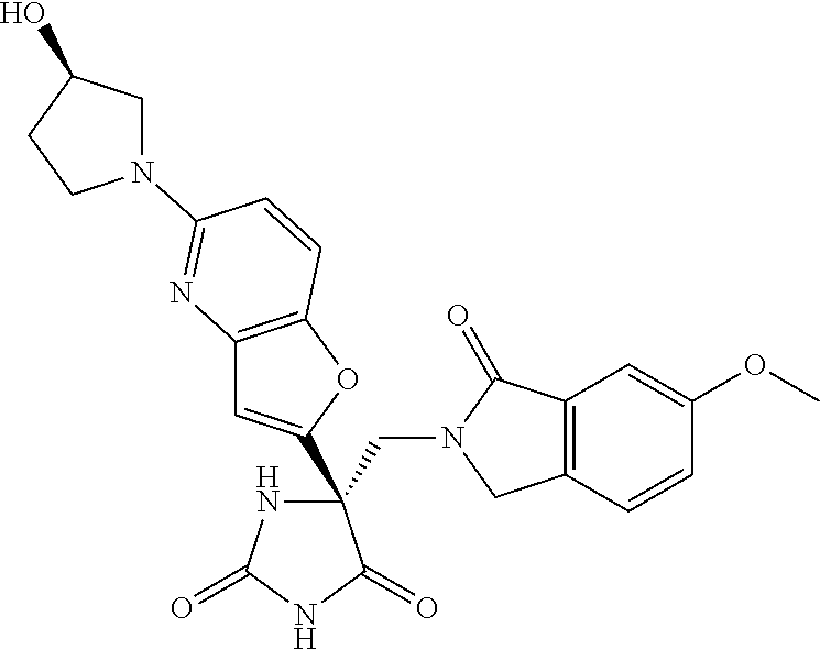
C(C1(C2=CC3=C(O2)C=CC(N2CC(O)CC2)=N3)NC(=O)NC1=O)N1CC2=C(C1=O)C=C(OC)C=C2
